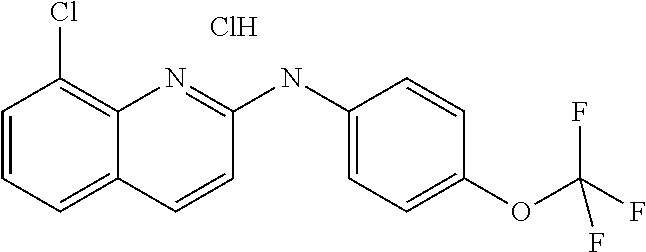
C1=C2C(=C(Cl)C=C1)N=C(NC1=CC=C(OC(F)(F)F)C=C1)C=C2.Cl
